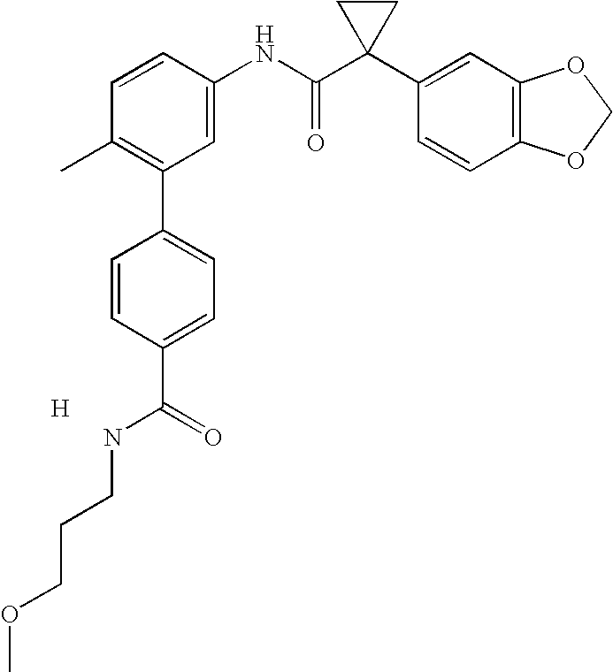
C1=CC(NC(C2(C3=CC4=C(C=C3)OCO4)CC2)=O)=CC(C2=CC=C(C(=O)NCCCOC)C=C2)=C1C.[H]
